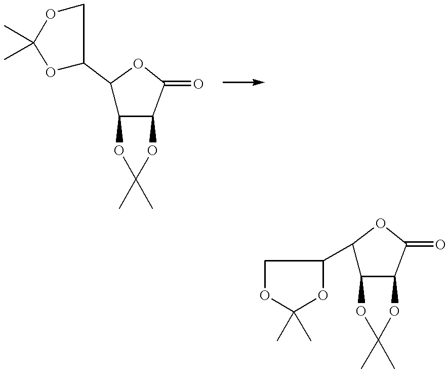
C1(C2C3C(C(=O)O2)OC(C)(C)O3)COC(C)(C)O1.C1(C2COC(C)(C)O2)C2C(C(=O)O1)OC(C)(C)O2
